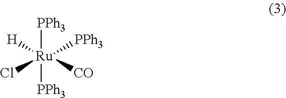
[PPh3][Ru]([PPh3])([H])([PPh3])(Cl)[CO]
